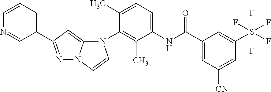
N1=CC(C2=NN3C(=C2)N(C2=C(C)C(NC(C4=CC([CN])=CC(S(F)(F)(F)(F)F)=C4)=O)=CC=C2C)C=C3)=CC=C1
